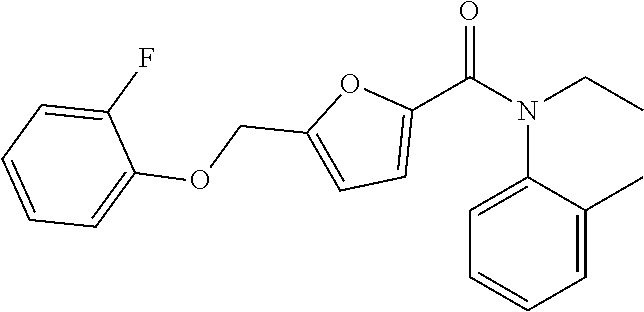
C1=C(C)C(N(C(C2=CC=C(COC3=CC=CC=C3F)O2)=O)CC)=CC=C1
